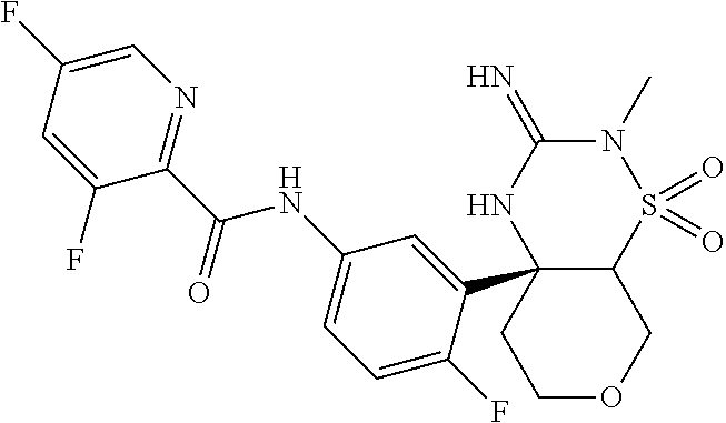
C12C(C3=CC(NC(C4=NC=C(F)C=C4F)=O)=CC=C3F)(NC(=N)N(C)S1(=O)=O)CCOC2
